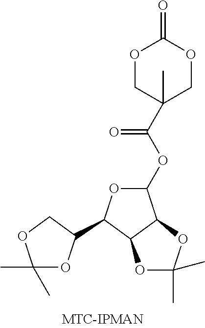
O1CC(C(OC2OC(C3OC(C)(C)OC3)C3C2OC(C)(C)O3)=O)(C)COC1=O
